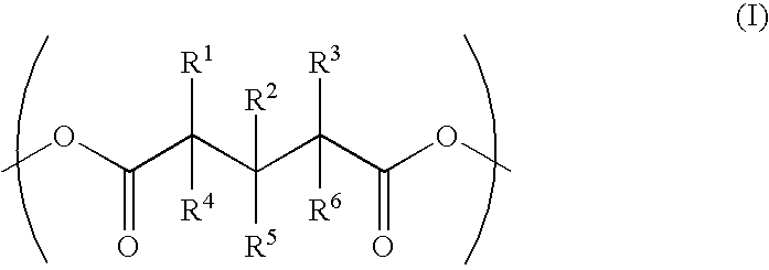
COC(C(C(C(C(OC)=O)([R3])[R6])([R2])[R5])([R1])[R4])=O
